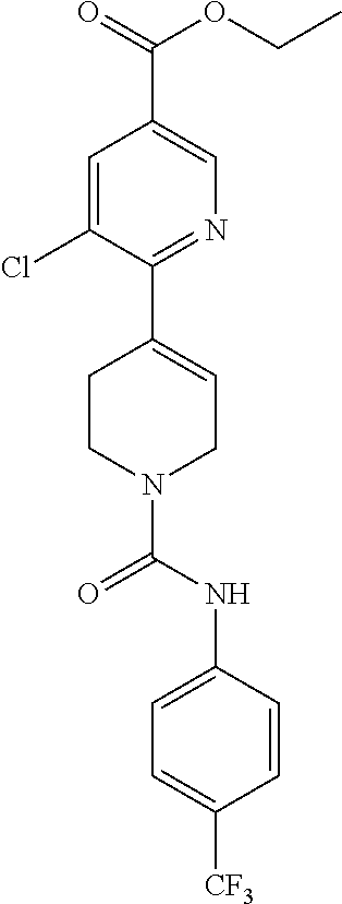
C1=C(Cl)C(C2=CCN(C(NC3=CC=C([CF3])C=C3)=O)CC2)=NC=C1C(OCC)=O
